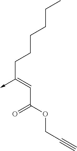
C(C(OCC#C)=O)=C(CCCCCC)->C
